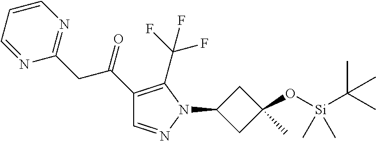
C1=NN(C2CC(O[Si](C)(C)C(C)(C)C)(C)C2)C(C(F)(F)F)=C1C(CC1=NC=CC=N1)=O
